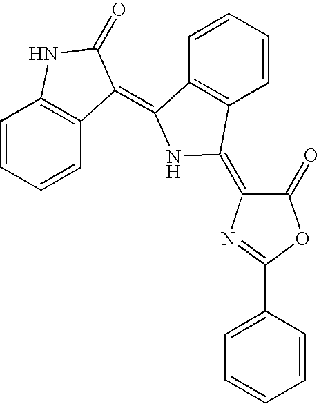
C1=CC=CC2=C1NC(=O)C2=C1C2=C(C=CC=C2)C(=C2C(=O)OC(C3=CC=CC=C3)=N2)N1
